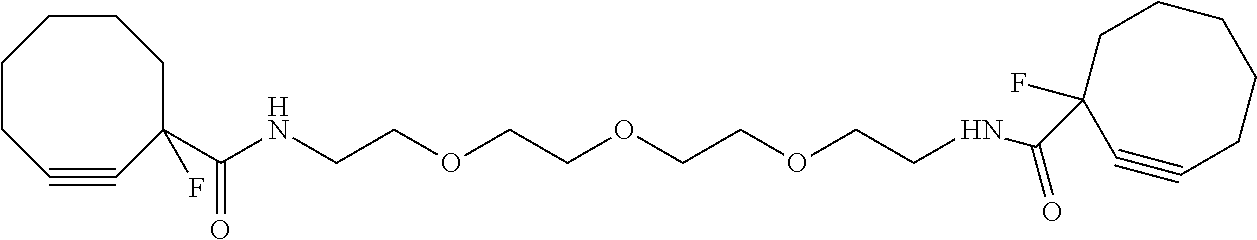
C1CC#CC(C(=O)NCCOCCOCCOCCNC(=O)C2(F)C#CCCCCC2)(F)CCC1
